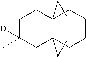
C1C([D])(C)CC23C(C1)(CCCC2)CCCC3
